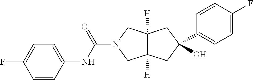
O=C(N1CC2([H])C([H])(C1)CC(O)(C1=CC=C(F)C=C1)C2)NC1=CC=C(F)C=C1
